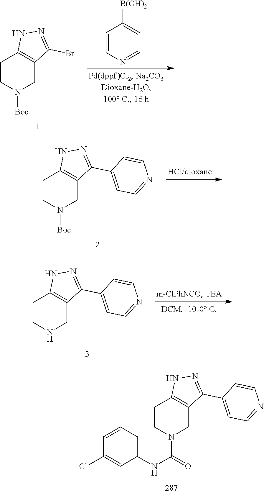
C1CN([Boc])CC2=C1NN=C2C1=CC=NC=C1.C1CNCC2=C1NN=C2C1=CC=NC=C1.C1CN(C(NC2=CC=CC(Cl)=C2)=O)CC2=C1NN=C2C1=CC=NC=C1.C1=CN=CC=C1[B(OH)2].C1CN([Boc])CC2=C1NN=C2Br
